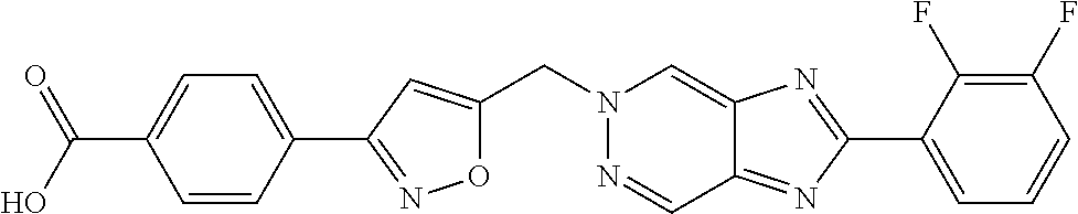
O1C(CN2N=CC3=NC(C4=CC=CC(F)=C4F)=NC3=C2)=CC(C2=CC=C(C(=O)O)C=C2)=N1
